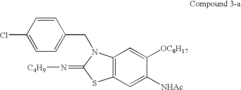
C12=C(C=C([NHAc])C([OC8H17])=C1)SC(=N[C4H9])N2CC1=CC=C(Cl)C=C1
